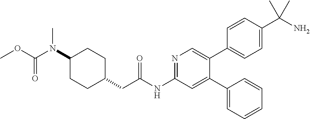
C(=O)(OC)N(C1CCC(CC(NC2=NC=C(C3=CC=C(C(N)(C)C)C=C3)C(C3=CC=CC=C3)=C2)=O)CC1)C
